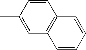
C1=CC(C)=CC2=C1C=CC=C2
